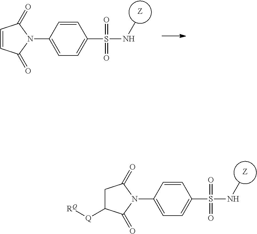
[Z].C1=CC(N2C(=O)C([Q][RQ])CC2=O)=CC=C1S(NC)(=O)=O.[Z].C1=CC(N2C(=O)C=CC2=O)=CC=C1S(NC)(=O)=O
